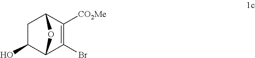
C1(O)C2C(Br)=C([CO2Me])C(C1)O2
